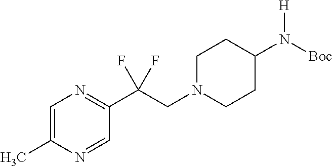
C1=C(C)N=CC(C(CN2CCC(N([Boc])[H])CC2)(F)F)=N1
